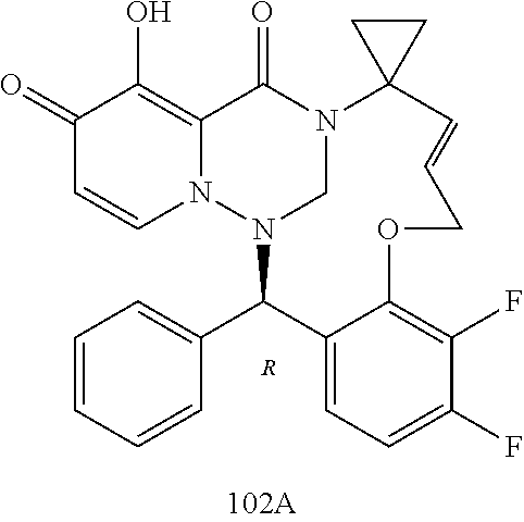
C1(=O)C=CN2C(=C1O)C(=O)N1CN2C(C2=CC=CC=C2)C2=CC=C(F)C(F)=C2OCC=CC12CC2.[R]
